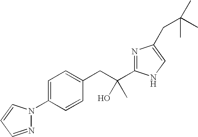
C1(N2N=CC=C2)=CC=C(CC(C)(O)C2=NC(CC(C)(C)C)=CN2)C=C1
